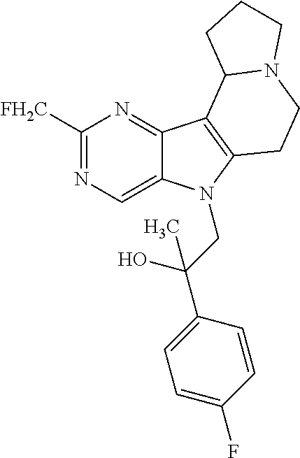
C1([FH2C])=NC=C2C(=N1)C1=C(N2CC(C2=CC=C(F)C=C2)(O)C)CCN2C1CCC2
